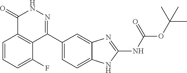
O(C(C)(C)C)C(=O)NC1=NC2=CC(C3=NNC(=O)C4=C3C(F)=CC=C4)=CC=C2N1
